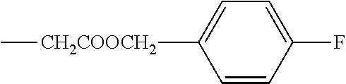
C1=CC(F)=CC=C1[CH2COOCH2]C
